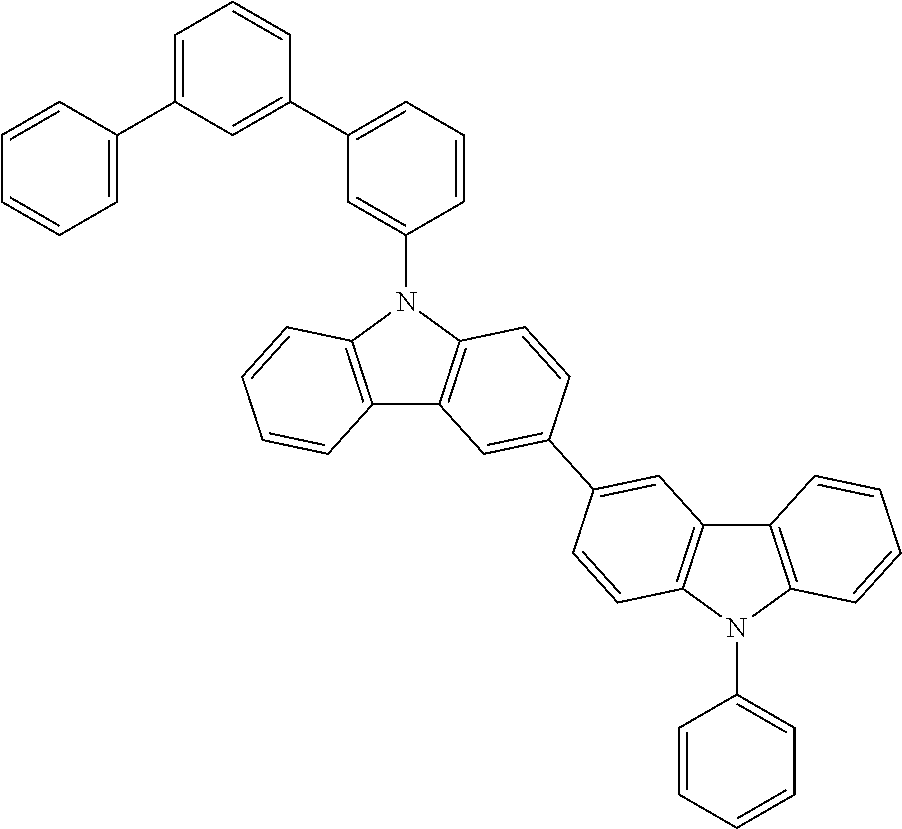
C12=C(N(C3=CC(C4=CC(C5=CC=CC=C5)=CC=C4)=CC=C3)C3=C1C=C(C1=CC4=C(C=C1)N(C1=CC=CC=C1)C1=C4C=CC=C1)C=C3)C=CC=C2
